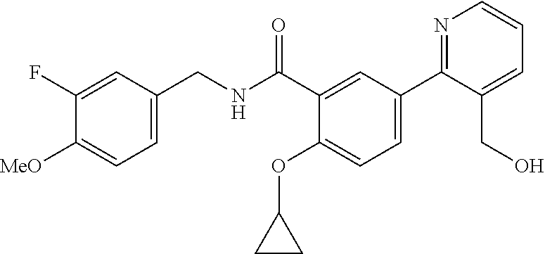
C1=C(CNC(C2=CC(C3=NC=CC=C3CO)=CC=C2OC2CC2)=O)C=C(F)C([MeO])=C1
